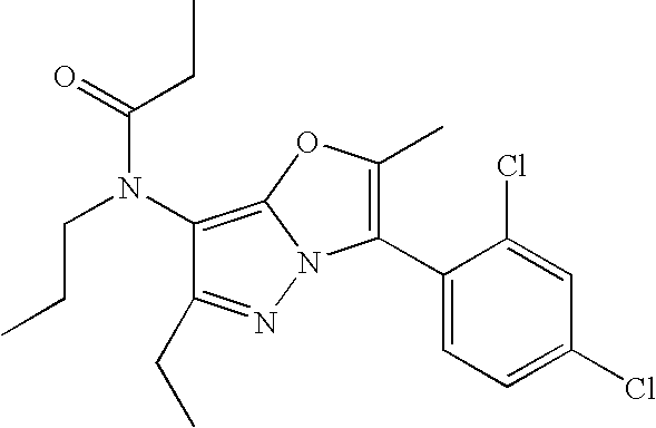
C1(N(C(CC)=O)CCC)=C2N(N=C1CC)C(C1=CC=C(Cl)C=C1Cl)=C(C)O2
